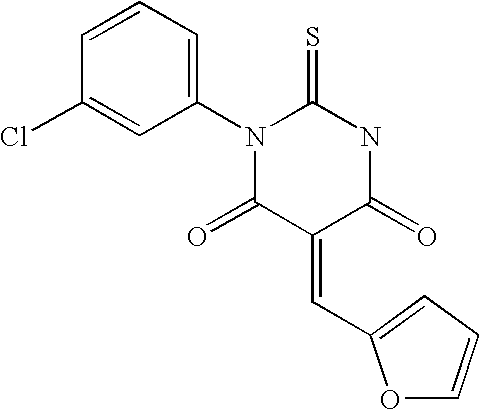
C1=CC=C(N2C(=S)NC(=O)C(=CC3=CC=CO3)C2=O)C=C1Cl
